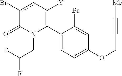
C1(C2=C([Y])cc(Br)C(=O)N2CC(F)F)=CC=C(OCC#C[Me])C=C1Br
